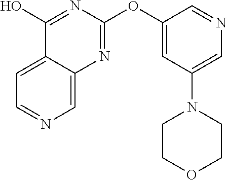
C1=C2C(=CN=C1)N=C(OC1=CC(N3CCOCC3)=CN=C1)N=C2O
